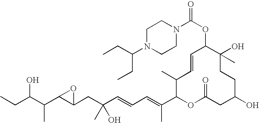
OC(C(C)C1C(CC(O)(C)C=CC=C(C)C2OC(=O)CC(O)CCC(C)(O)C(OC(N3CCN(C(CC)CC)CC3)=O)C=CC2C)O1)CC
